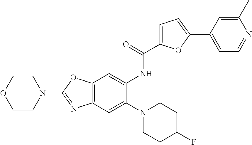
C12=C(C=C(N3CCC(F)CC3)C(NC(C3=CC=C(C4=CC=NC(C)=C4)O3)=O)=C1)N=C(N1CCOCC1)O2
